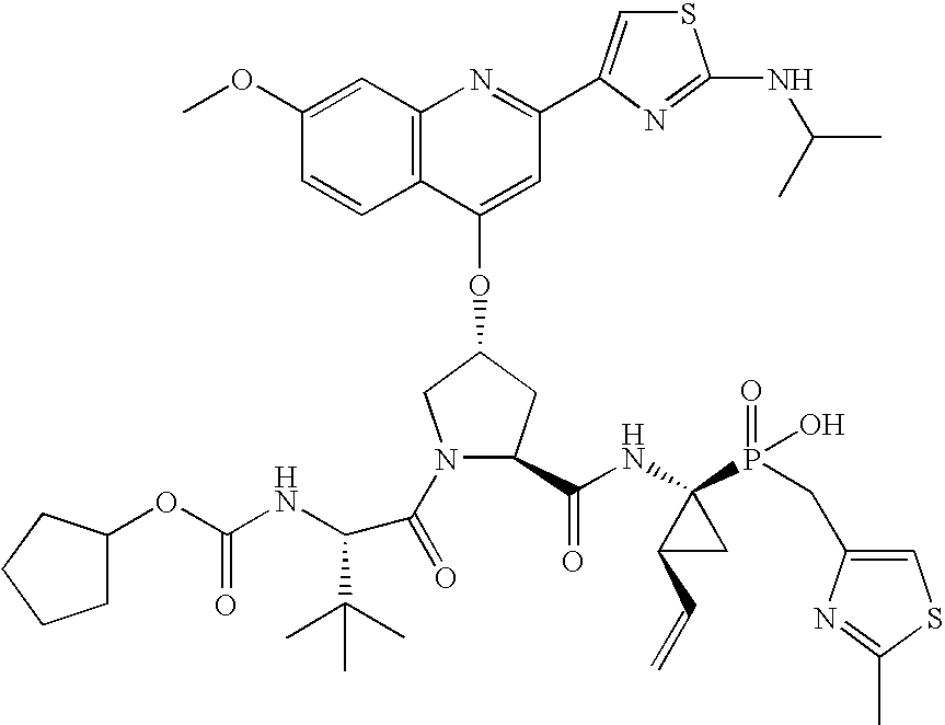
C12=C(C(OC3CN(C(=O)C(C(C)(C)C)NC(OC4CCCC4)=O)C(C(NC4(P(=O)(O)CC5=CSC(C)=N5)C(C=C)C4)=O)C3)=CC(C3=CSC(NC(C)C)=N3)=N1)C=CC(OC)=C2
